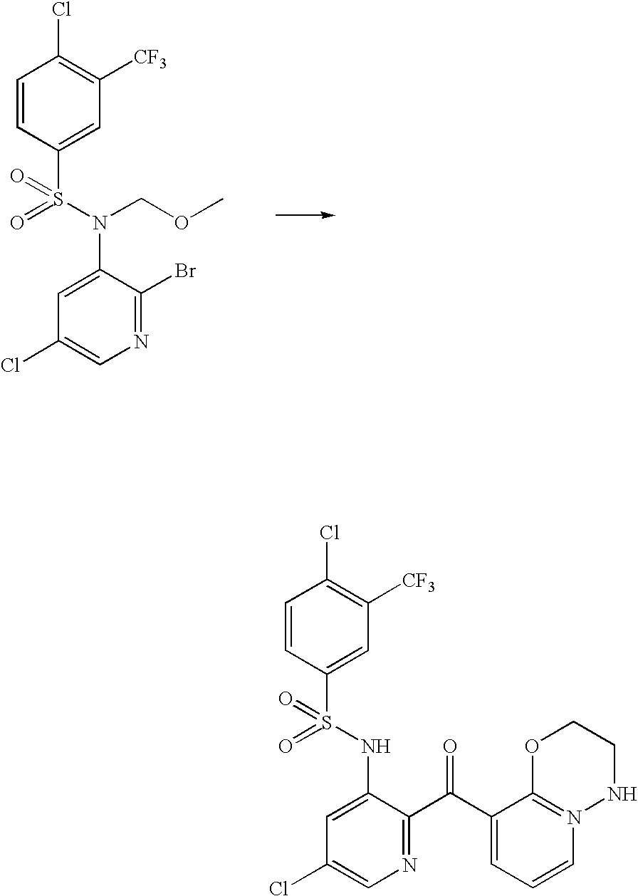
C1=CC(S(=O)(=O)N(C2=CC(Cl)=CN=C2Br)COC)=CC([CF3])=C1Cl.C1=CC(S(=O)(=O)NC2=CC(Cl)=CN=C2C(C2=CC=CN3=C2OCCN3)=O)=CC([CF3])=C1Cl
